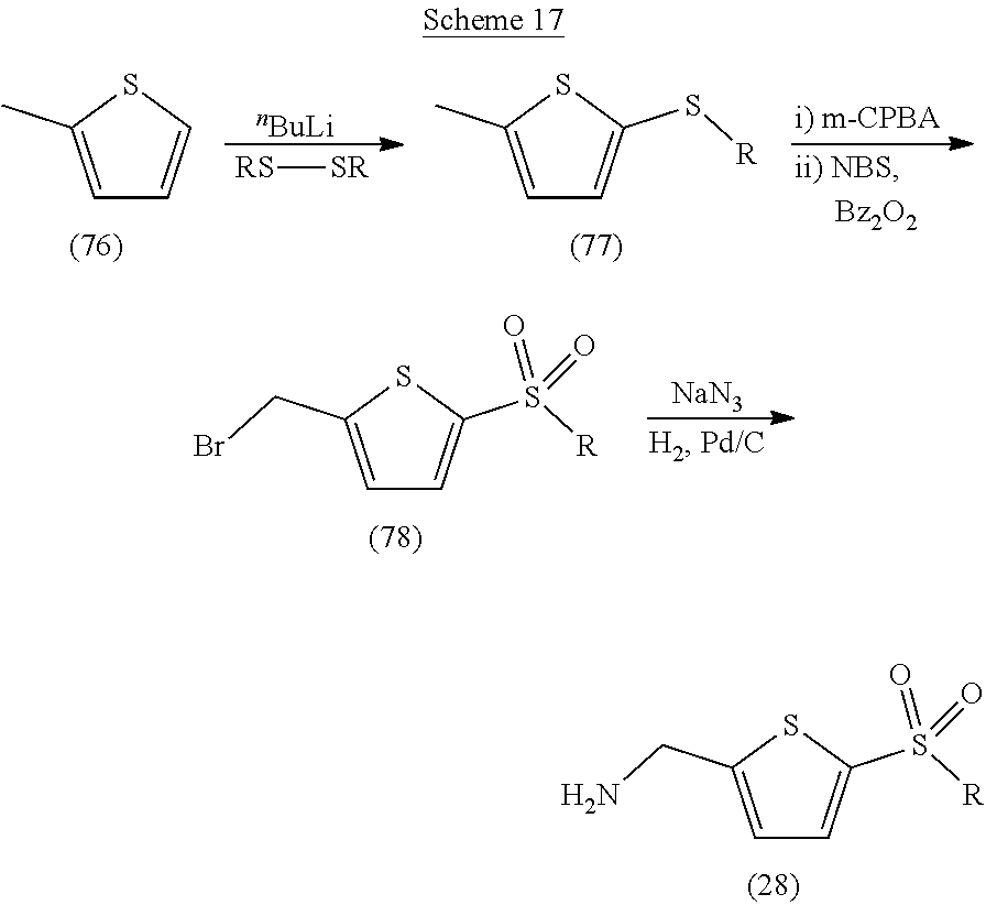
C1=C(CN)SC(S([R])(=O)=O)=C1.C1=C(CBr)SC(S([R])(=O)=O)=C1.[NaN3].C1=C(C)SC=C1.C1=C(C)SC(S[R])=C1.[nBuLi].[RS][SR]
